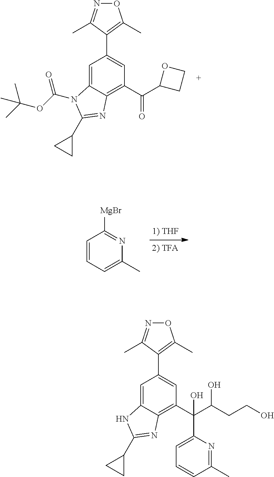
C12=CC(C3=C(C)ON=C3C)=CC(C(C3CCO3)=O)=C1N=C(C1CC1)N2C(=O)OC(C)(C)C.C1=CC=C(C)N=C1[MgBr].C12=CC(C3=C(C)ON=C3C)=CC(C(C3=CC=CC(C)=N3)(C(O)CCO)O)=C1N=C(C1CC1)N2
